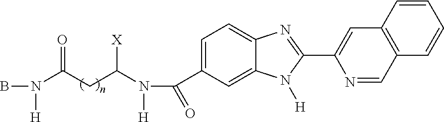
C1=C(C(N([H])C(CC(N(B)[H])=O)[X])=O)C=C2C(=C1)N=C(C1=CC3=C(C=N1)C=CC=C3)N2[H]
